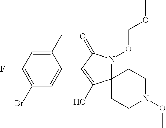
C12(N(OCOC)C(=O)C(C3=CC(Br)=C(F)C=C3C)=C1O)CCN(OC)CC2
